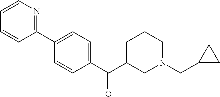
C1=CN=C(C2=CC=C(C(C3CN(CC4CC4)CCC3)=O)C=C2)C=C1
